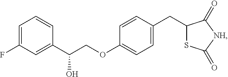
C1=C(F)C=C(C(O)COC2=CC=C(CC3SC(=O)[NH]C3=O)C=C2)C=C1
